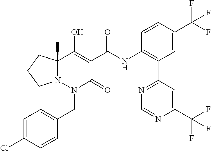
C1=C(Cl)C=CC(CN2C(=O)C(C(=O)NC3=C(C4=NC=NC(C(F)(F)F)=C4)C=C(C(F)(F)F)C=C3)=C(O)C3(C)N2CCC3)=C1
